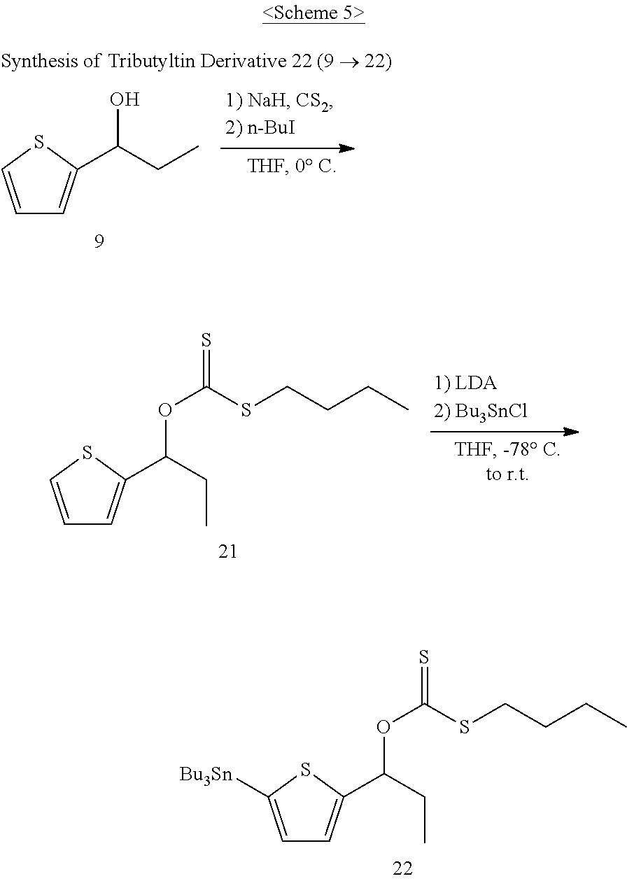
C1=CSC(C(OC(=S)SCCCC)CC)=C1.C1=C([Bu3Sn])SC(C(OC(=S)SCCCC)CC)=C1.C1=CSC(C(O)CC)=C1
